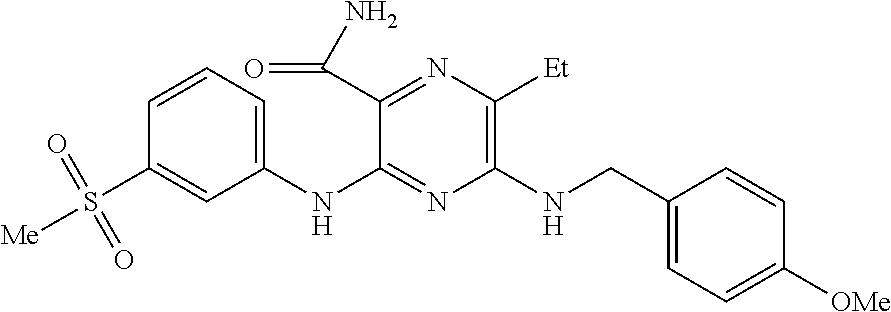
C1(NC2=NC(NCC3=CC=C([OMe])C=C3)=C([Et])N=C2C(N)=O)=CC=CC(S([Me])(=O)=O)=C1
